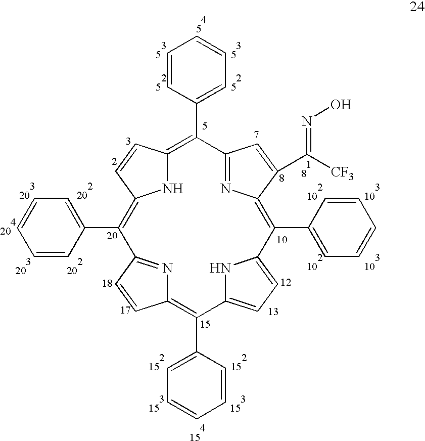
C12=C(C3=CC=CC=C3)C3=NC(=C(C4=CC=CC=C4)C4=CC=C(N4)C(C4=CC=CC=C4)=C4N=C(C(C5=CC=CC=C5)=C(N1)C=C2)C=C4)C(C([CF3])=NO)=C3
